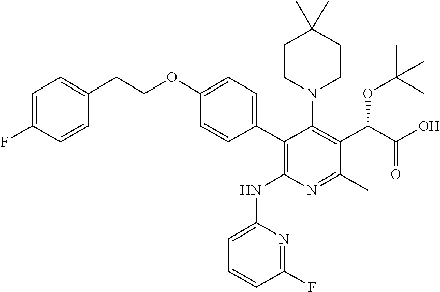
C1CN(C2=C(C(C(O)=O)OC(C)(C)C)C(C)=NC(NC3=CC=CC(F)=N3)=C2C2=CC=C(OCCC3=CC=C(F)C=C3)C=C2)CCC1(C)C
